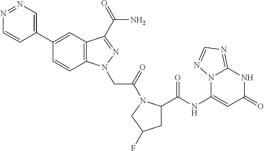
N1=NC=C(C2=CC3=C(C=C2)N(CC(=O)N2C(C(NC4=CC(=O)NC5=NC=NN45)=O)CC(F)C2)N=C3C(N)=O)C=C1
